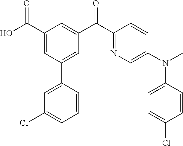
C1(C(O)=O)=CC(C2=CC(Cl)=CC=C2)=CC(C(C2=NC=C(N(C)C3=CC=C(Cl)C=C3)C=C2)=O)=C1
